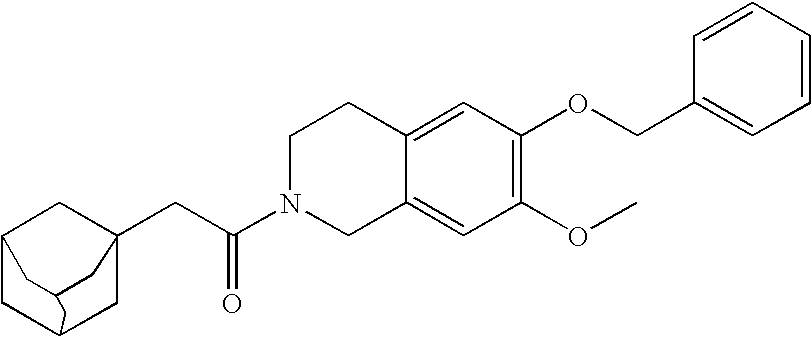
C12(CC(=O)N3CC4=CC(OC)=C(OCC5=CC=CC=C5)C=C4CC3)CC3CC(C1)CC(C3)C2
